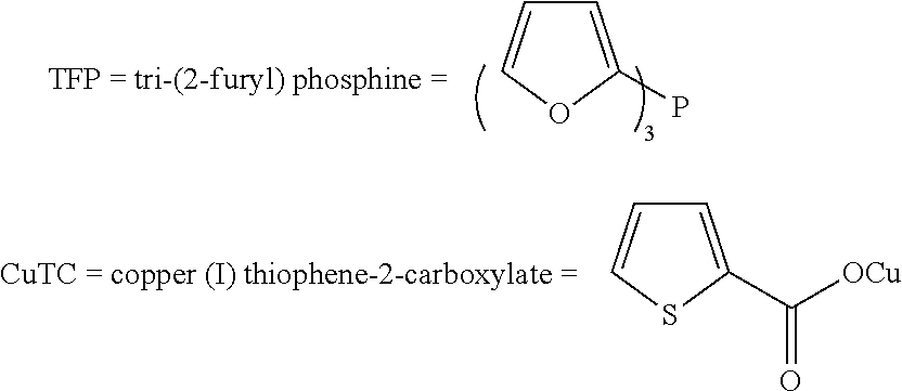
C1=C(P)OC=C1.C1=C(C([OCu])=O)SC=C1
